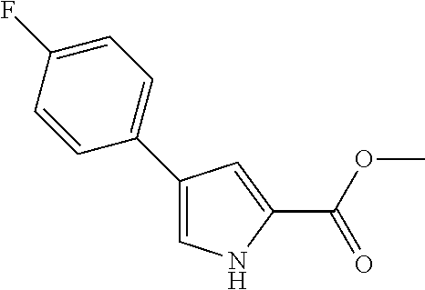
C1(C(OC)=O)=CC(C2=CC=C(F)C=C2)=CN1
